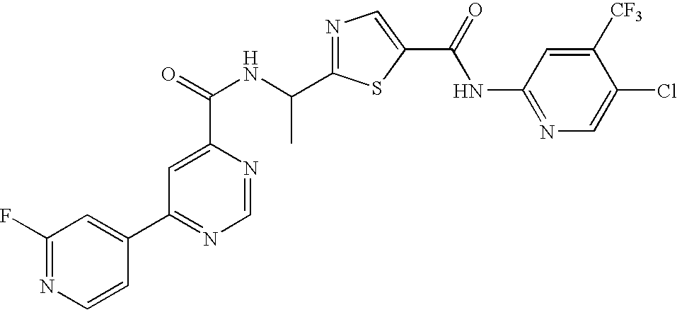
N1=C(C(NC(=O)C2=CC(C3=CC(F)=NC=C3)=NC=N2)C)SC(C(=O)NC2=NC=C(Cl)C([CF3])=C2)=C1
